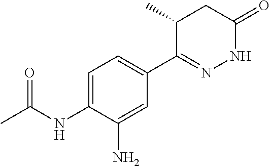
N(C1=CC=C(C2=NNC(=O)CC2C)C=C1N)C(C)=O
